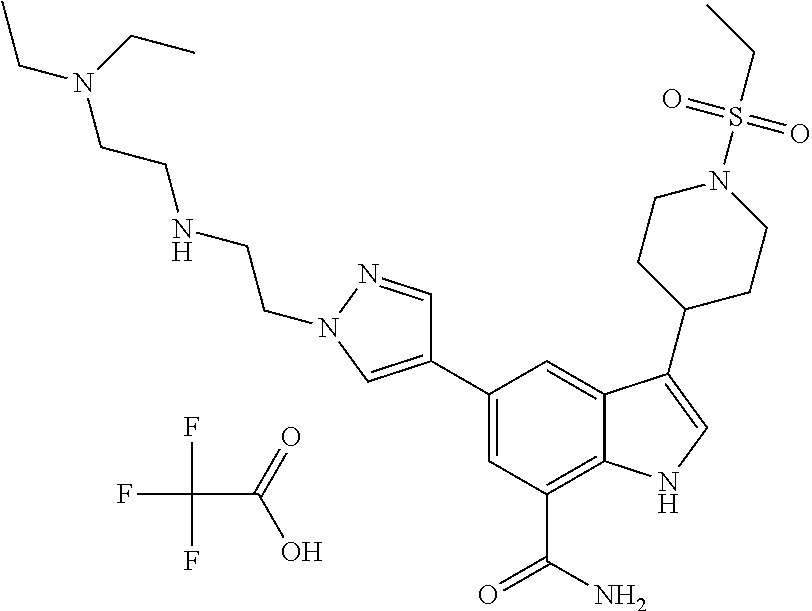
C1(C2=CN(CCNCCN(CC)CC)N=C2)=CC(C(N)=O)=C2C(=C1)C(C1CCN(S(CC)(=O)=O)CC1)=CN2.FC(F)(F)C(O)=O
